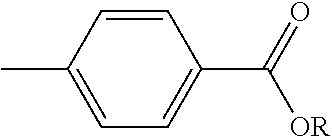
C1=CC(C)=CC=C1C(=O)[OR]
